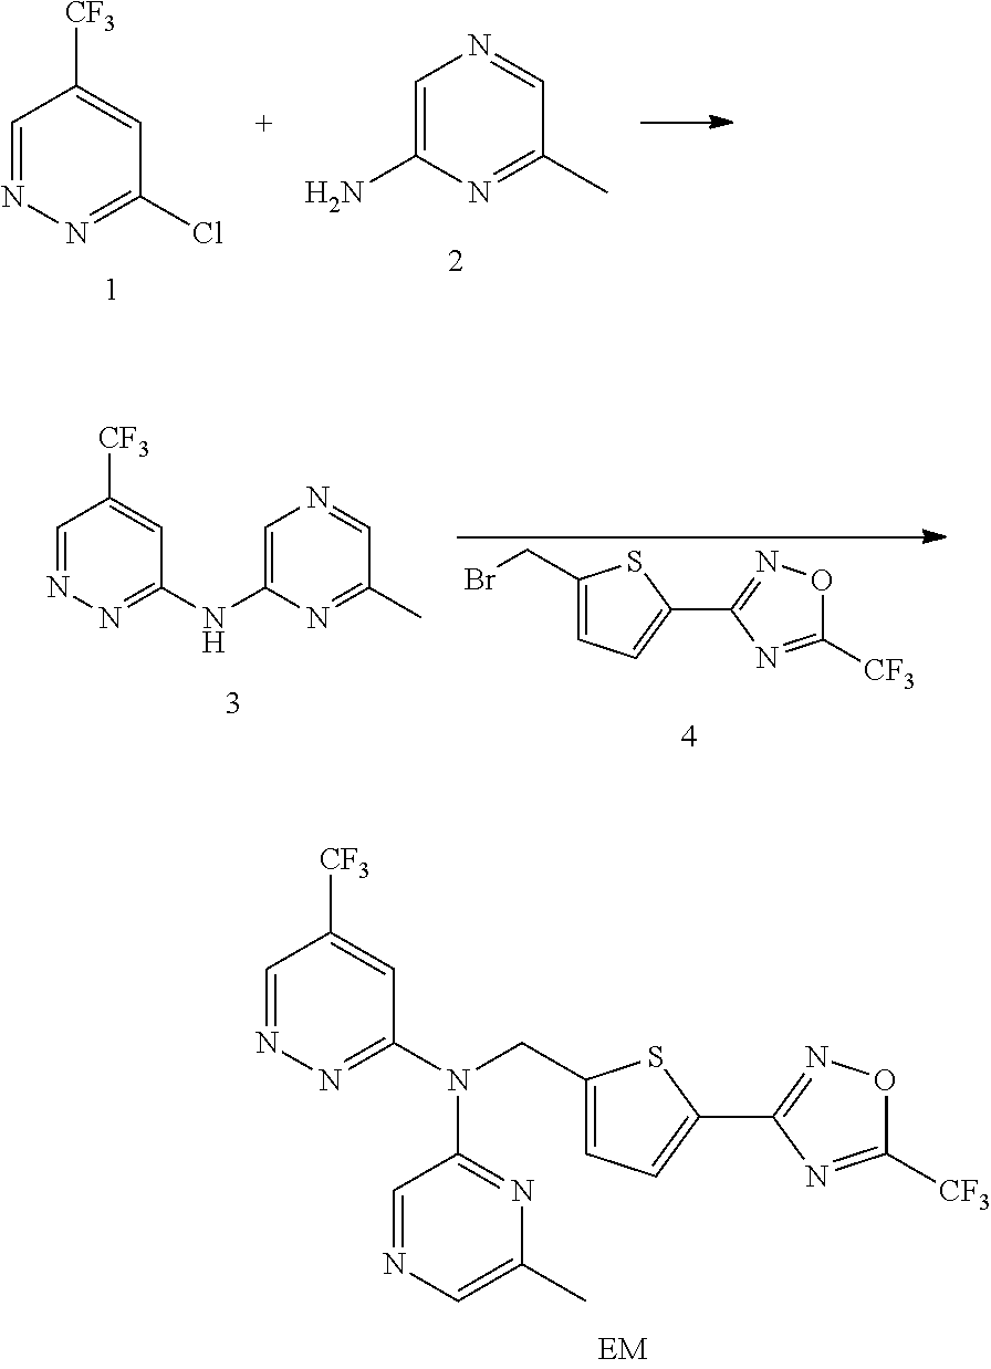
C1=C(N)N=C(C)C=N1.C1=NN=C(Cl)C=C1[CF3].BrCC1=CC=C(C2=NOC([CF3])=N2)S1.C1=NN=C(NC2=CN=CC(C)=N2)C=C1[CF3].C1=NN=C(N(CC2=CC=C(C3=NOC([CF3])=N3)S2)C2=NC(C)=CN=C2)C=C1[CF3]
